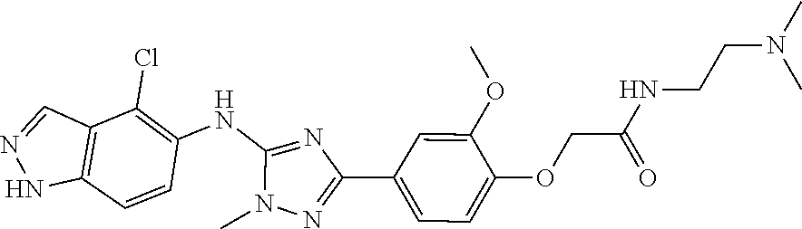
N1=CC2=C(N1)C=CC(NC1=NC(C3=CC=C(OCC(NCCN(C)C)=O)C(OC)=C3)=NN1C)=C2Cl
